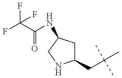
C1(CC(C)(C)C)CC(NC(C(F)(F)F)=O)CN1
